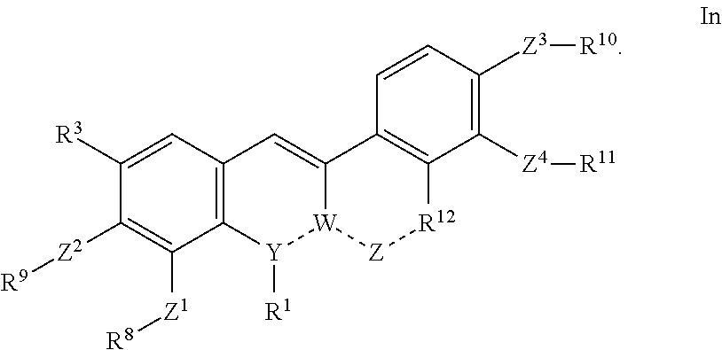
C1([R3])=CC2=C(C([Z1][R8])=C1[Z2][R9])[Y]([R1])[W]1C(=C2)C2=C([R12][Z]1)C([Z4][R11])=C([Z3][R10])C=C2
